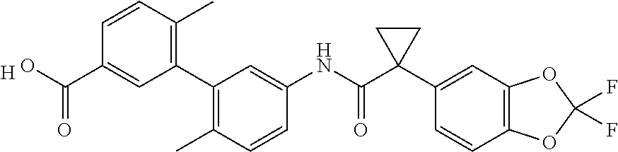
C1(C2=C(C)C=CC(C(=O)O)=C2)=C(C)C=CC(NC(C2(C3=CC4=C(C=C3)OC(F)(F)O4)CC2)=O)=C1.[H]
